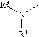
[R3]N(C)[R4]
